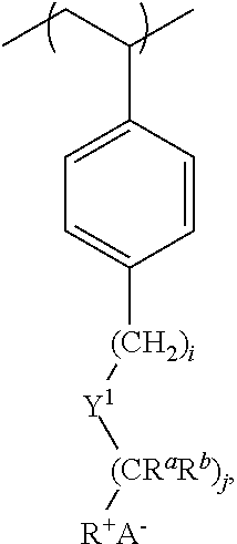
C1=CC(C(CC)C)=CC=C1[(CH2)i][Y1][(CRaRb)j][R+A-]
